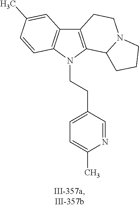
C12=C(N(CCC3=CC=C(C)N=C3)C3=C1C=C(C)C=C3)C1N(CC2)CCC1
